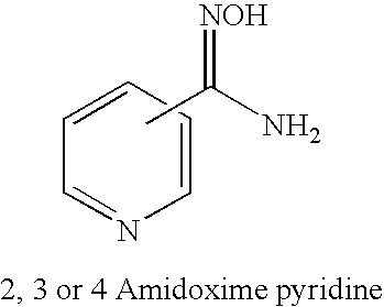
CC(N)=[NOH].C1=CC=CN=C1
